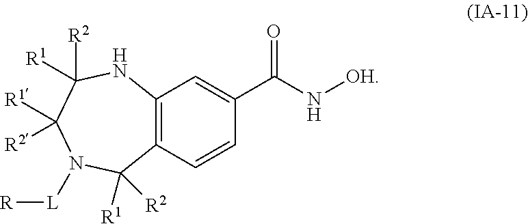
C12=C(C=CC(C(N[OH])=O)=C1)C([R1])([R2])N([L][R])C([R1])([R2])C([R2])([R1])N2
